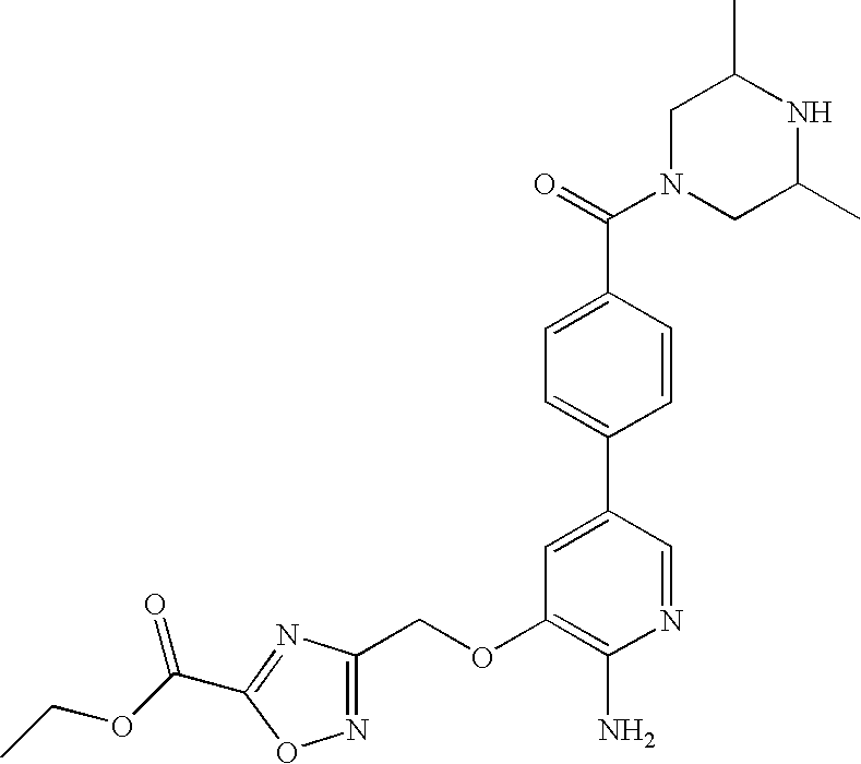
C1N(C(=O)C2=CC=C(C3=CC(OCC4=NOC(C(OCC)=O)=N4)=C(N)N=C3)C=C2)CC(C)NC1C
